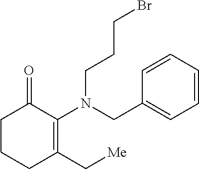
C1CCC(C[Me])=C(N(CC2=CC=CC=C2)CCCBr)C1=O
